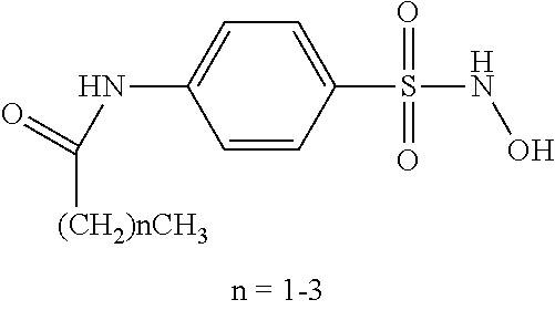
C1(S(NO)(=O)=O)=CC=C(NC([(CH2)nCH3])=O)C=C1
